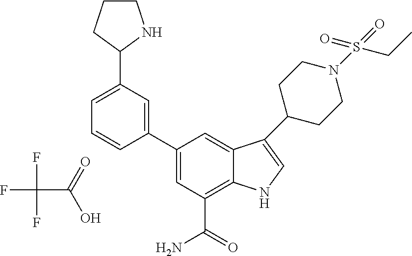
FC(C(=O)O)(F)F.C1=C(C2NCCC2)C=C(C2=CC(C(=O)N)=C3C(=C2)C(C2CCN(S(=O)(=O)CC)CC2)=CN3)C=C1
